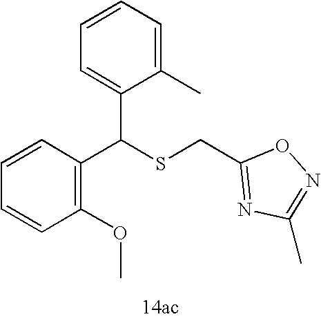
C1=CC=CC(C(C2=CC=CC=C2C)SCC2=NC(C)=NO2)=C1OC
